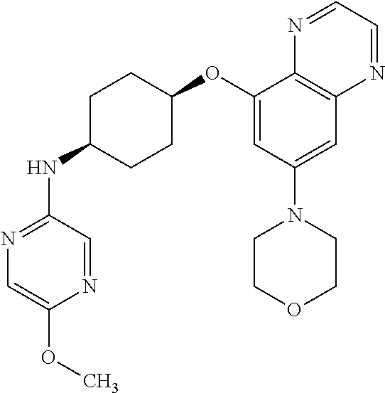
C1(OC2CCC(NC3=NC=C(OC)N=C3)CC2)=CC(N2CCOCC2)=CC2=C1N=CC=N2
